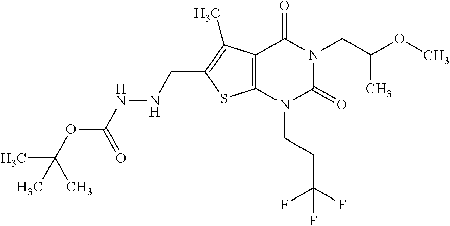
C12=C(N(CCC(F)(F)F)C(=O)N(CC(OC)C)C1=O)SC(CNNC(OC(C)(C)C)=O)=C2C
